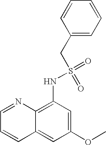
C1=NC2=C(NS(=O)(=O)CC3=CC=CC=C3)C=C(OC)C=C2C=C1
